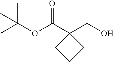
OCC1(C(OC(C)(C)C)=O)CCC1
